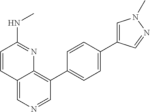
C1=CC(NC)=NC2=C(C3=CC=C(C4=CN(C)N=C4)C=C3)C=NC=C12
